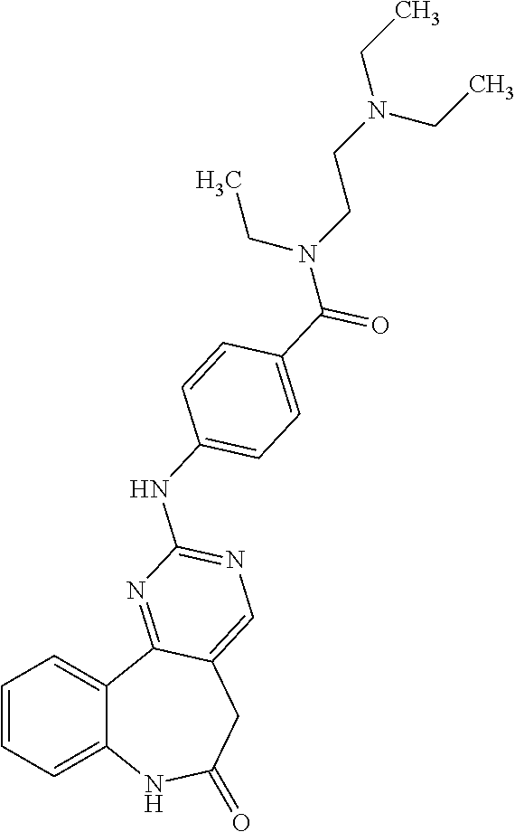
C1=CC=C2C(=C1)C1=NC(NC3=CC=C(C(=O)N(CCN(CC)CC)CC)C=C3)=NC=C1CC(=O)N2
